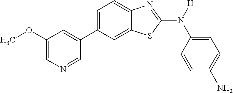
C1(OC)=CN=CC(C2=CC=C3C(=C2)SC(N([H])C2=CC=C(N)C=C2)=N3)=C1
